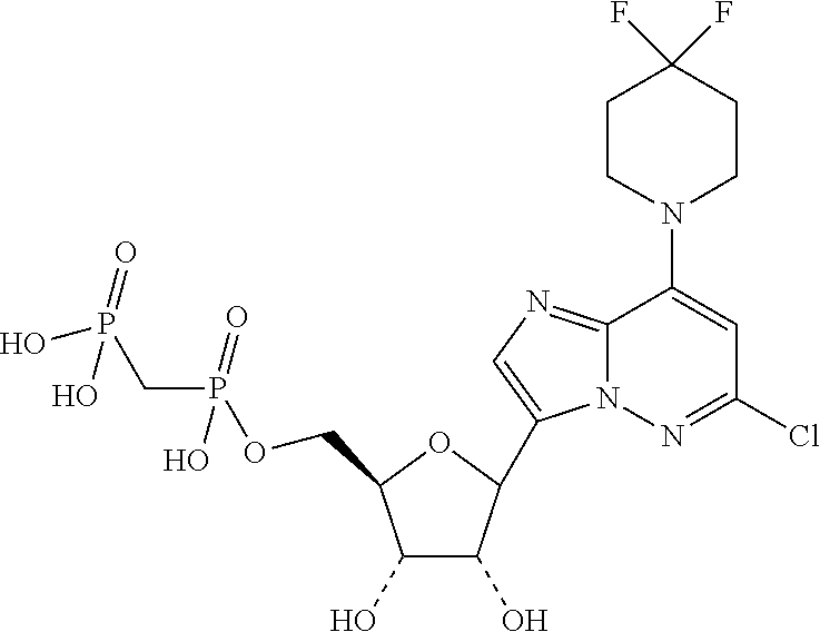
C1(O)C(O)C(C2=CN=C3N2N=C(Cl)C=C3N2CCC(F)(F)CC2)OC1COP(CP(O)(=O)O)(=O)O
